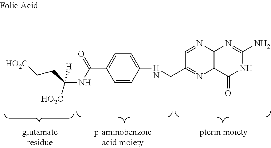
C1=C(NCC2=NC3=C(N=C2)N=C(N)NC3=O)C=CC(C(=O)NC(CC[HO2C])([HO2C])[H])=C1
